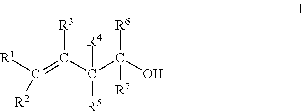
C(=C(C(C(O)([R6])[R7])([R4])[R5])[R3])([R1])[R2]
